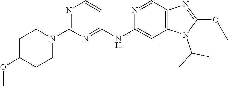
N1=C(N2CCC(OC)CC2)N=C(NC2=CC3=C(C=N2)N=C(OC)N3C(C)C)C=C1
